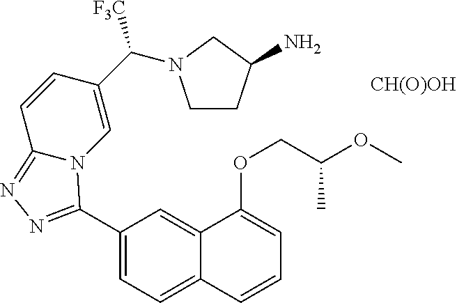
C1(C2=NN=C3C=CC(C([F3C])N4CCC(N)C4)=CN32)=CC=C2C(=C1)C(OCC(OC)C)=CC=C2.[CH(O)OH]
